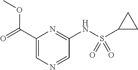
C1(C(=O)OC)=CN=CC(NS(C2CC2)(=O)=O)=N1
